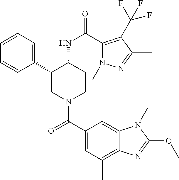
C1=CC=C(C2CN(C(C3=CC(C)=C4C(=C3)N(C)C(OC)=N4)=O)CCC2NC(=O)C2=C(C(F)(F)F)C(C)=NN2C)C=C1
